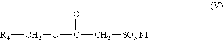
[R4]COC(C[SO3-M+])=O
